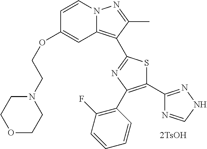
C12=C(C3=NC(C4=C(F)C=CC=C4)=C(C4=NNC=N4)S3)C(C)=NN1C=CC(OCCN1CCOCC1)=C2.[2TsOH]
